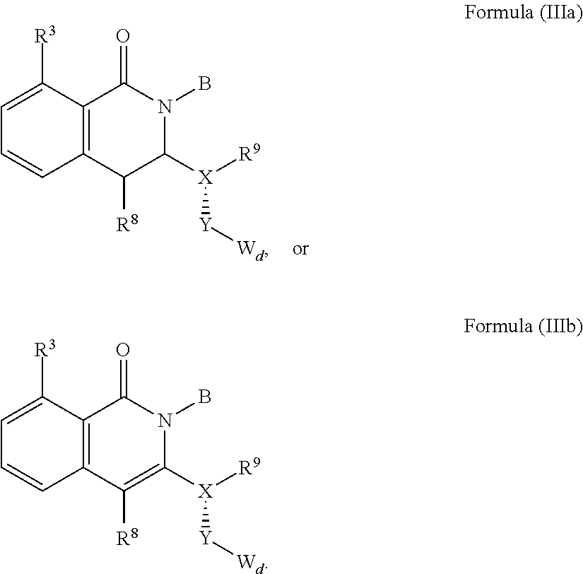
C12=C(C([R8])C([X]([Y][Wd])[R9])N(B)C1=O)C=CC=C2[R3].C12=C(C([R8])=C([X]([Y][Wd])[R9])N(B)C1=O)C=CC=C2[R3]
